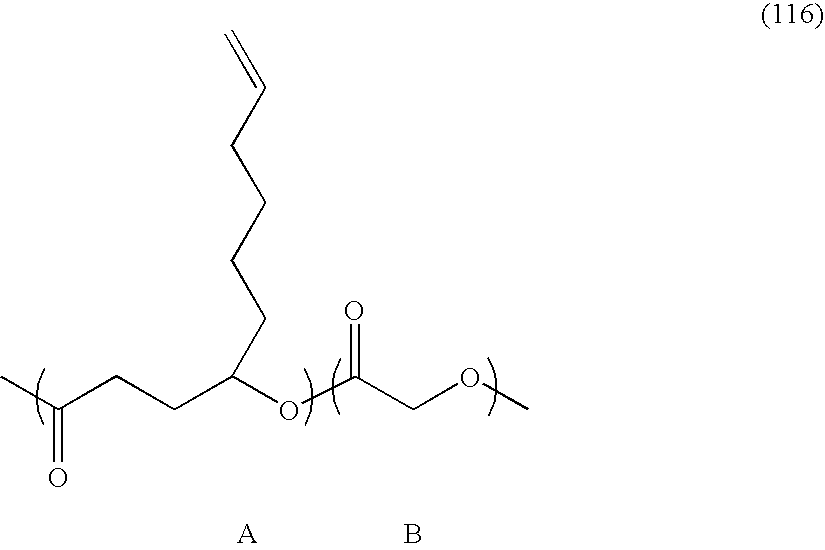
B.CC(CCC(OC(COC)=O)CCCCC=C)=O
